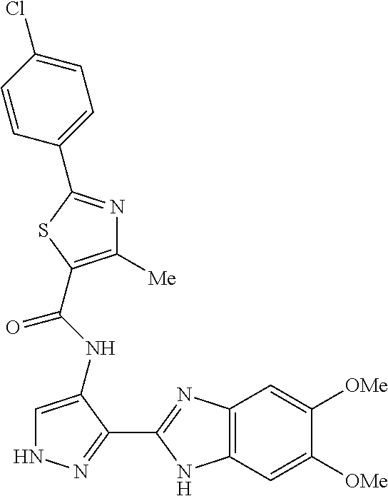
C12=C(C=C([OMe])C([OMe])=C1)NC(C1=NNC=C1NC(=O)C1=C([Me])N=C(C3=CC=C(Cl)C=C3)S1)=N2
